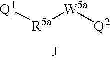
[R5a]([W5a][Q2])[Q1].[J]
